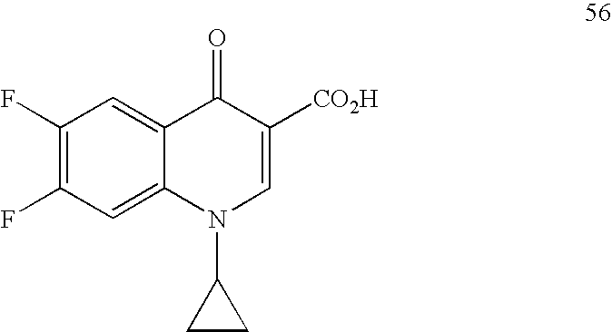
C12=CC(F)=C(F)C=C1N(C1CC1)C=C([CO2H])C2=O
